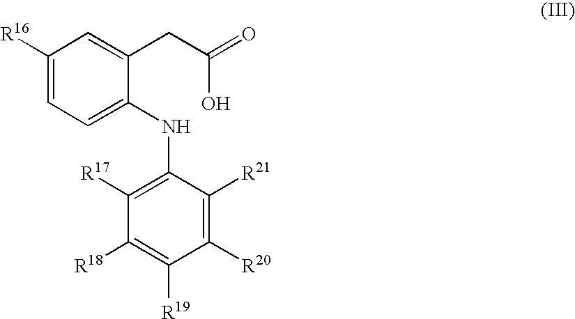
C1=C(NC2=C([R17])C([R18])=C([R19])C([R20])=C2[R21])C(CC(=O)O)=CC([R16])=C1
